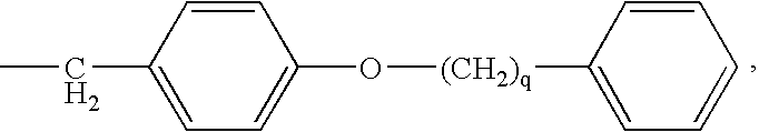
CCC1=CC=C(O[(CH2)q]C2=CC=CC=C2)C=C1
